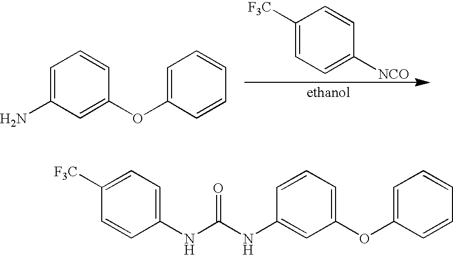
C1([F3C])=CC=C([NCO])C=C1.C1=C(N)C=C(OC2=CC=CC=C2)C=C1.C1=CC=C(OC2=CC=CC=C2)C=C1NC(NC1=CC=C([F3C])C=C1)=O
